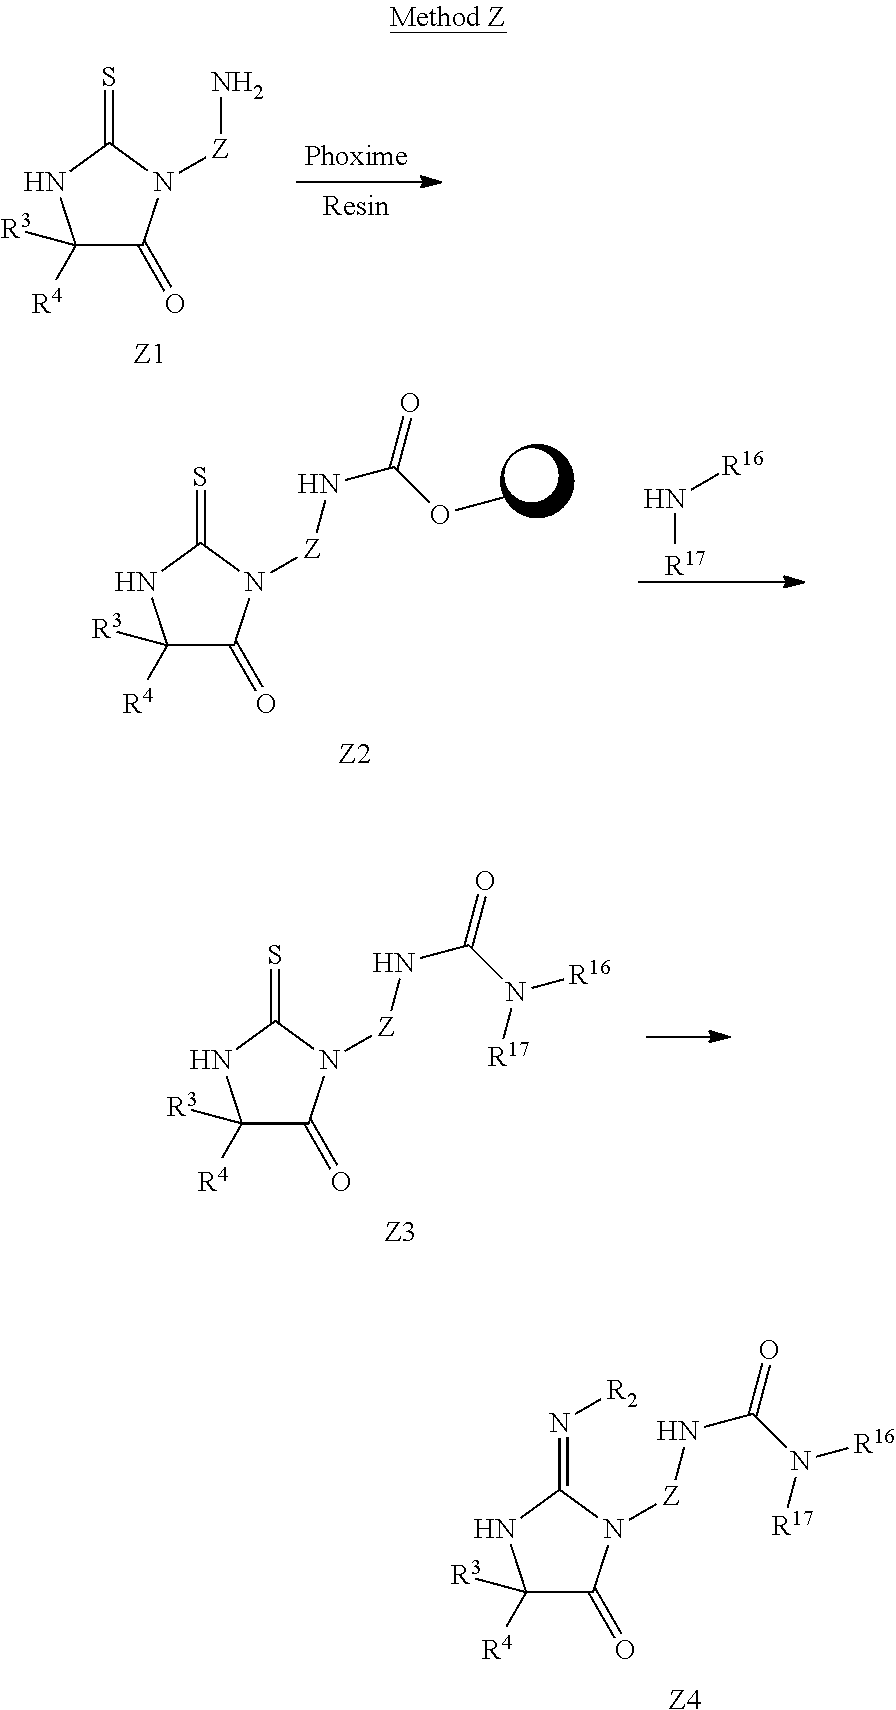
C1([R3])([R4])C(=O)N([Z]NC(N([R16])[R17])=O)C(=S)N1.[Z3].C1([R3])([R4])C(=O)N([Z]NC(N([R16])[R17])=O)C(=N[R2])N1.[Z4].C1([R3])([R4])C(=O)N([Z]N)C(=S)N1.[Z1].N([R17])[R16].[Z2].C1([R3])([R4])C(=O)N([Z]NC(OC)=O)C(=S)N1
